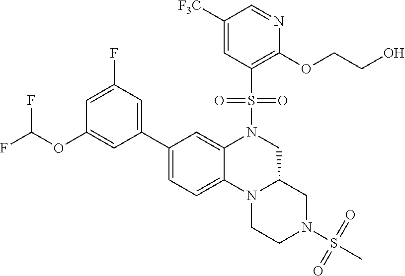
C1(C2=CC=C3C(=C2)N(S(C2=C(OCCO)N=CC([F3C])=C2)(=O)=O)CC2N3CCN(S(C)(=O)=O)C2)=CC(F)=CC(OC(F)F)=C1
